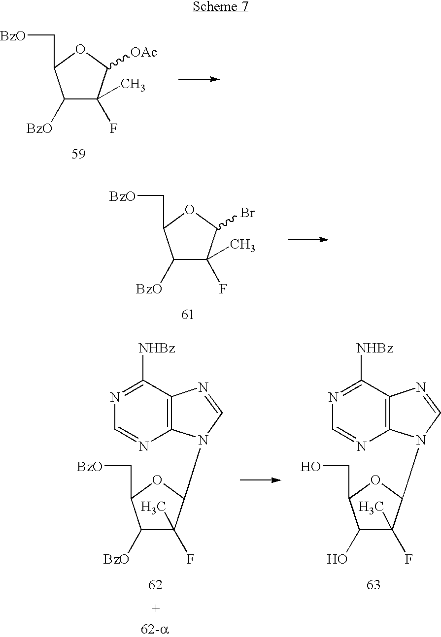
C1([BzO])C(F)(C)C([OAc])OC1C[BzO].C1([BzO])C(F)(C)C(Br)OC1C[BzO].C1([BzO])C(F)(C)C(N2C3=C(C([NHBz])=NC=N3)N=C2)OC1C[BzO].C1(O)C(F)(C)C(N2C3=C(C([NHBz])=NC=N3)N=C2)OC1CO
